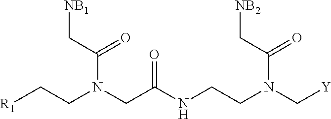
[R1]CCN(CC(NCCN(C[Y])C(=O)C[NB2])=O)C(=O)C[NB1]
